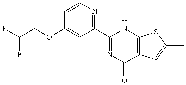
FC(F)COC1=CC(C2=NC(=O)C3=C(N2)SC(C)=C3)=NC=C1
